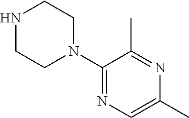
C1(N2CCNCC2)=NC=C(C)N=C1C
